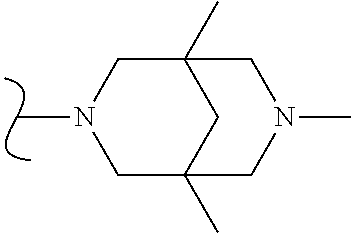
C1C2(C)CC(C)(CN1C)CN(C)C2
